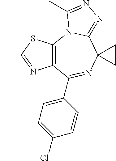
C12=C(N3C(=NN=C3C)C3(N=C1C1=CC=C(Cl)C=C1)CC3)SC(C)=N2
